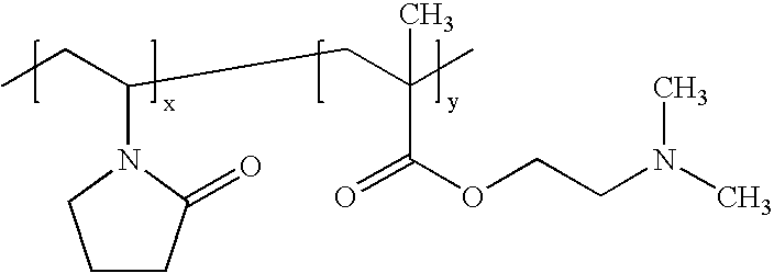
CCC(CC(C)(C(OCCN(C)C)=O)C)N1CCCC1=O
